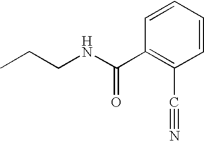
C1(C(NCCC)=O)=C(C#N)C=CC=C1
